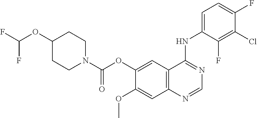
C12=C(C=C(OC(N3CCC(OC(F)F)CC3)=O)C(OC)=C1)C(NC1=CC=C(F)C(Cl)=C1F)=NC=N2
